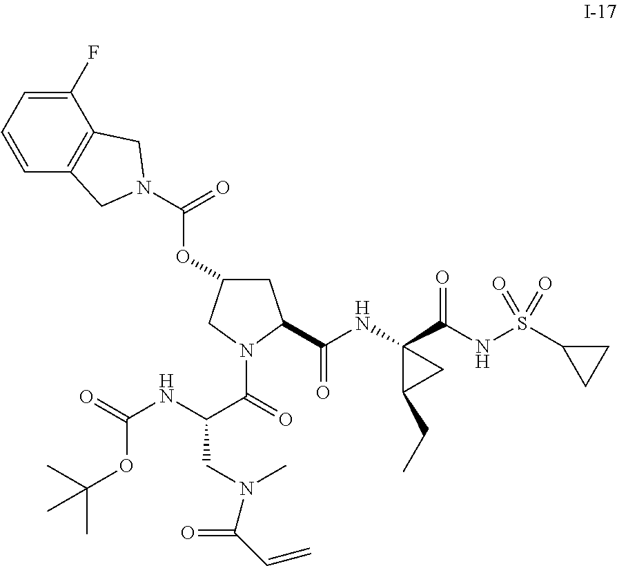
C1=CC2=C(C(F)=C1)CN(C(OC1CC(C(NC3(C(NS(C4CC4)(=O)=O)=O)C(CC)C3)=O)N(C(C(NC(=O)OC(C)(C)C)CN(C)C(C=C)=O)=O)C1)=O)C2
